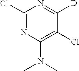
C1(Cl)=NC(N(C)C)=C(Cl)C([D])=N1
